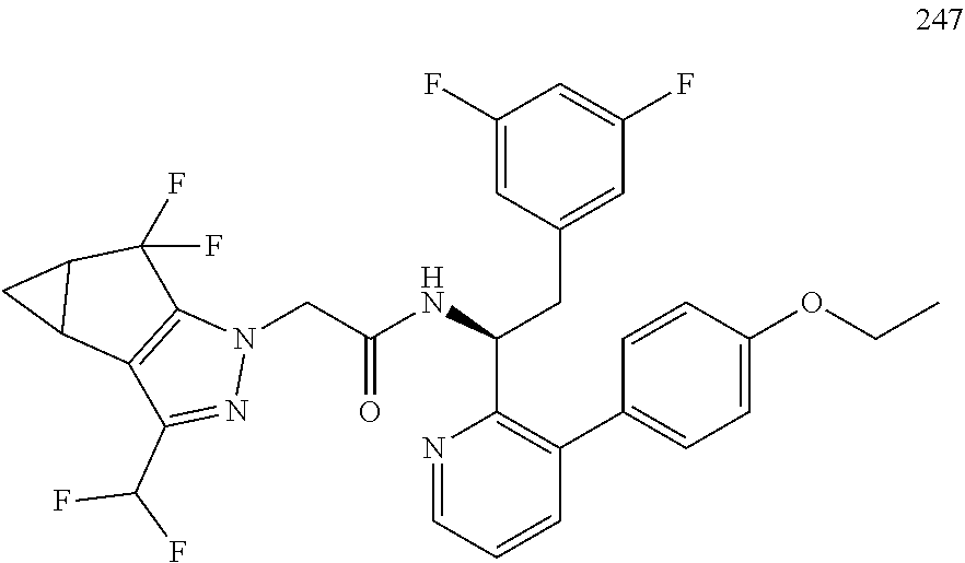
N1=CC=CC(C2=CC=C(OCC)C=C2)=C1C(NC(CN1C2=C(C(C(F)F)=N1)C1C(C2(F)F)C1)=O)CC1=CC(F)=CC(F)=C1
